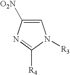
C1=C([O2N])N=C([R4])N1[R3]
